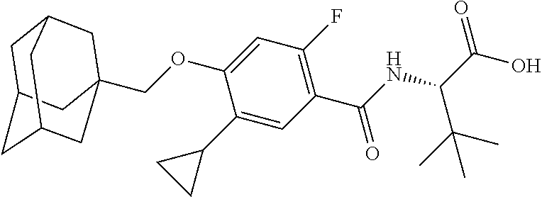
C1C2CC3CC(COC4=CC(F)=C(C(NC(C(O)=O)C(C)(C)C)=O)C=C4C4CC4)(CC1C3)C2
